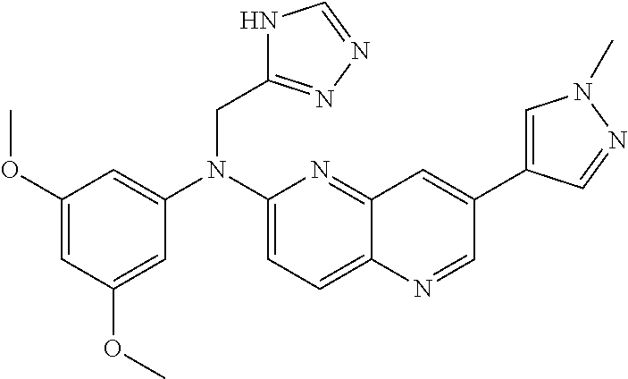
C1(OC)=CC(OC)=CC(N(C2=CC=C3C(=N2)C=C(C2=CN(C)N=C2)C=N3)CC2=NN=CN2)=C1
